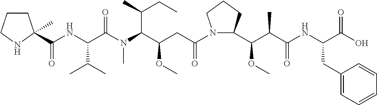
C(NC(C(N(C(C(CC(=O)N1C(C(C(C(NC(C(O)=O)CC2=CC=CC=C2)=O)C)OC)CCC1)OC)C(C)CC)C)=O)C(C)C)(=O)C1(C)CCCN1
